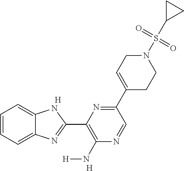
C1=CC=C2C(=C1)NC(C1=C(N[H])N=CC(C3=CCN(S(C4CC4)(=O)=O)CC3)=N1)=N2.[H].[H]
